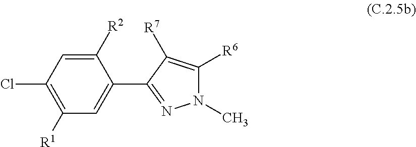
C1([R2])=CC(Cl)=C([R1])C=C1C1=NN(C)C([R6])=C1[R7]
